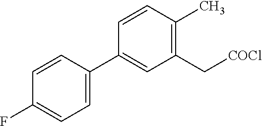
C1=C(C2=CC(C[COCl])=C(C)C=C2)C=CC(F)=C1
